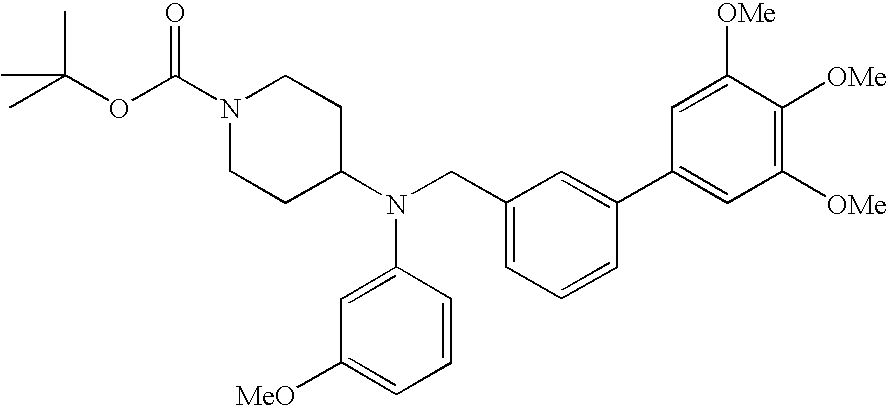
O(C(C)(C)C)C(N1CCC(N(CC2=CC=CC(C3=CC([OMe])=C([OMe])C([OMe])=C3)=C2)C2=CC([MeO])=CC=C2)CC1)=O
